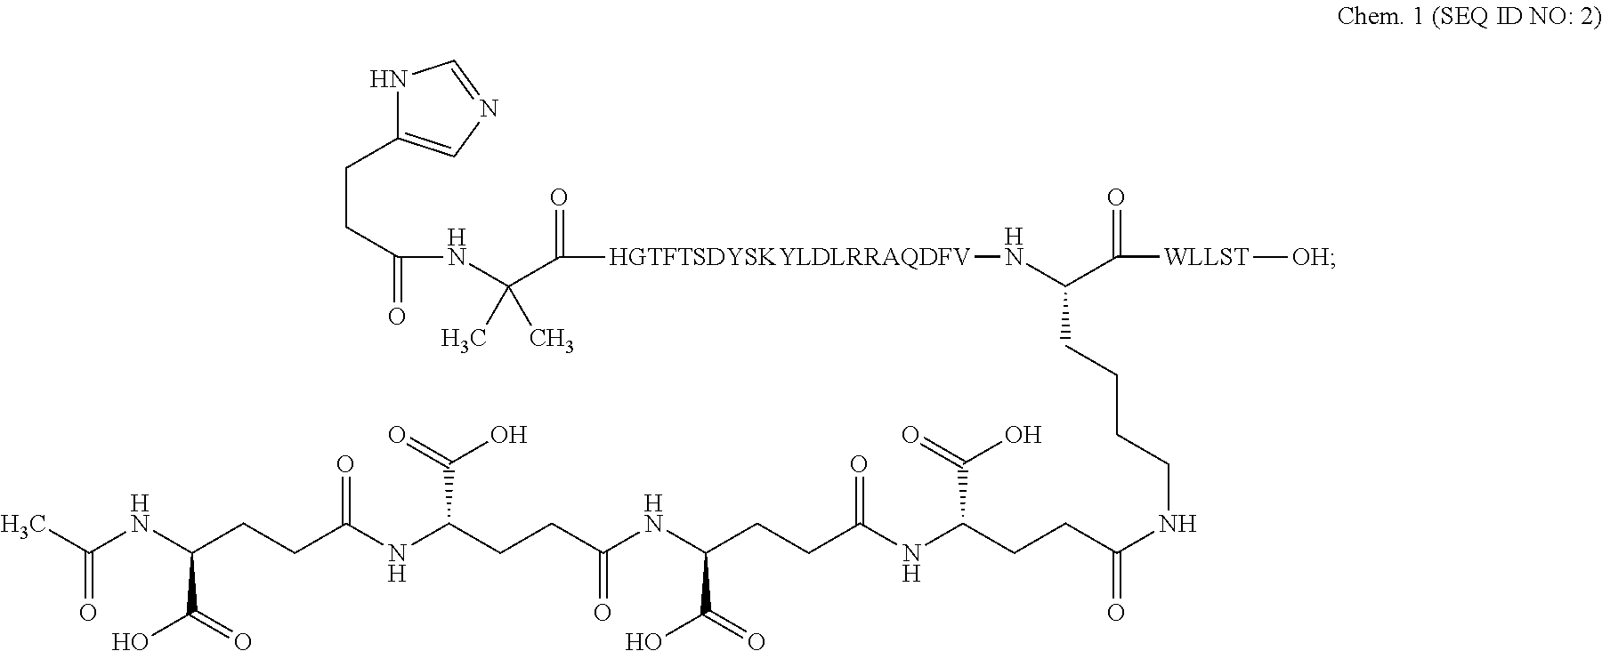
N1C(CCC(=O)NC(C([HGTFTSDYSKYLDLRRAQDFV]NC(C(=O)[WLLST][OH])CCCCNC(CCC(NC(CCC(NC(CCC(NC(CCC(NC(C)=O)C(=O)O)=O)C(=O)O)=O)C(=O)O)=O)C(=O)O)=O)=O)(C)C)=CN=C1
